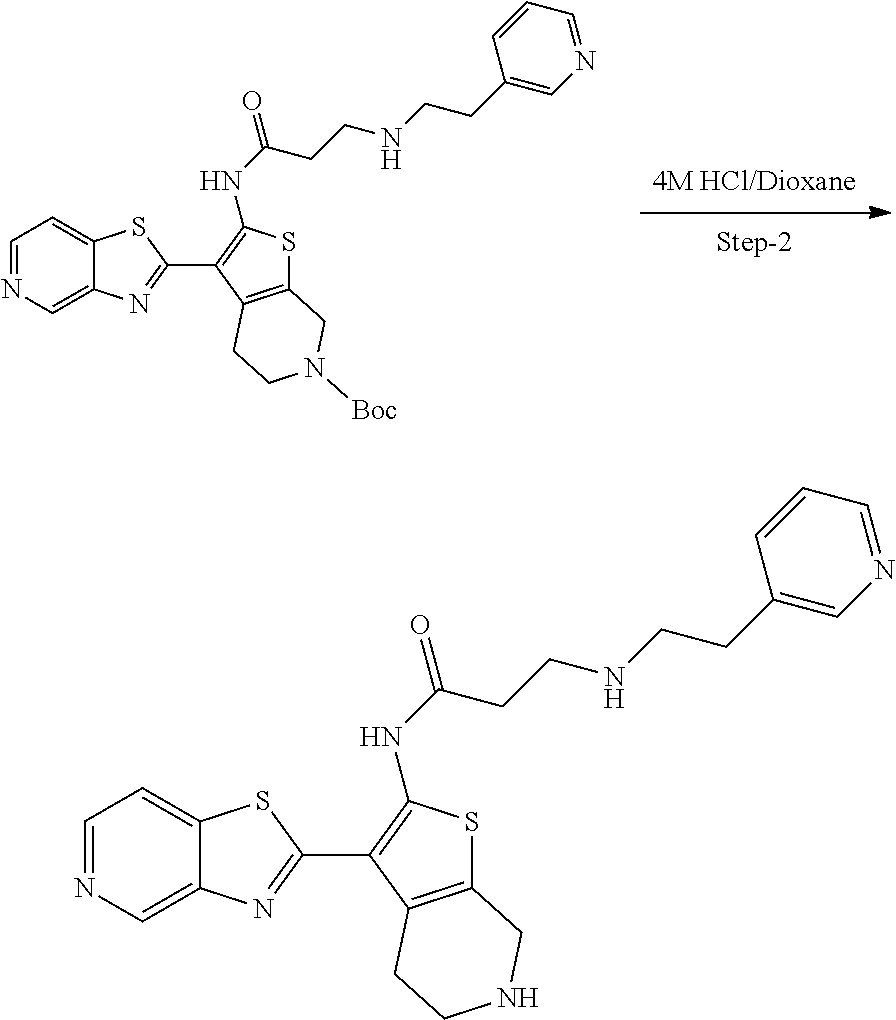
C1=NC=C2C(=C1)SC(C1=C(NC(=O)CCNCCC3=CN=CC=C3)SC3=C1CCN([Boc])C3)=N2.C1=NC=C2C(=C1)SC(C1=C(NC(=O)CCNCCC3=CN=CC=C3)SC3=C1CCNC3)=N2
